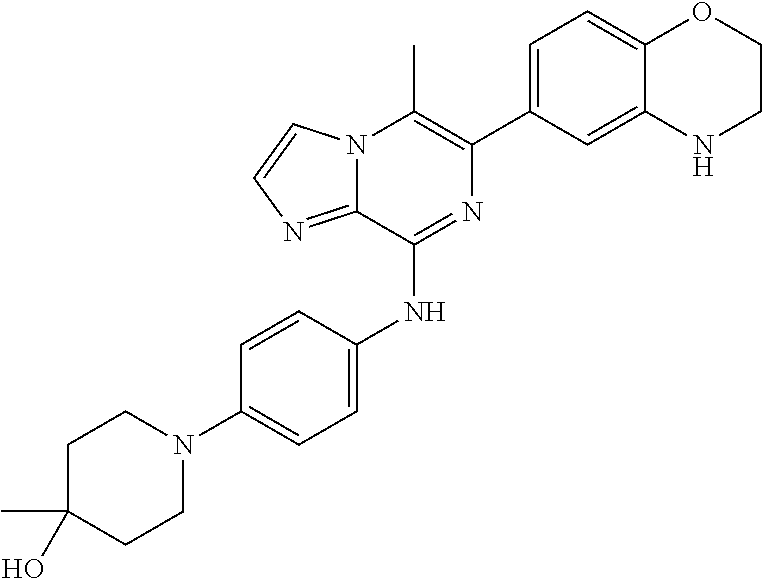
C1(C2=CC=C3C(=C2)NCCO3)=C(C)N2C(=NC=C2)C(NC2=CC=C(N3CCC(C)(O)CC3)C=C2)=N1
